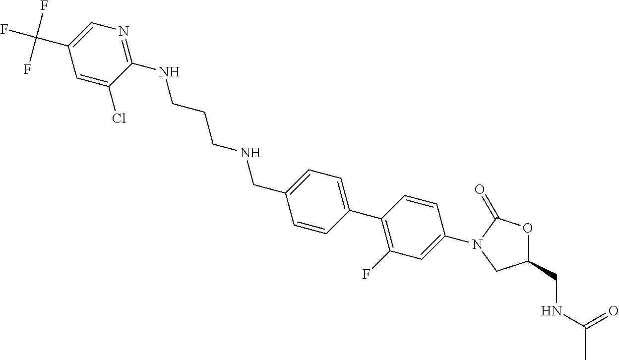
C1=C(Cl)C(NCCCNCC2=CC=C(C3=C(F)C=C(N4C(=O)OC(CNC(C)=O)C4)C=C3)C=C2)=NC=C1C(F)(F)F
